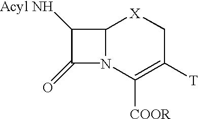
C12N(C([COOR])=C([T])C[X]1)C(=O)C2[Acyl NH]
